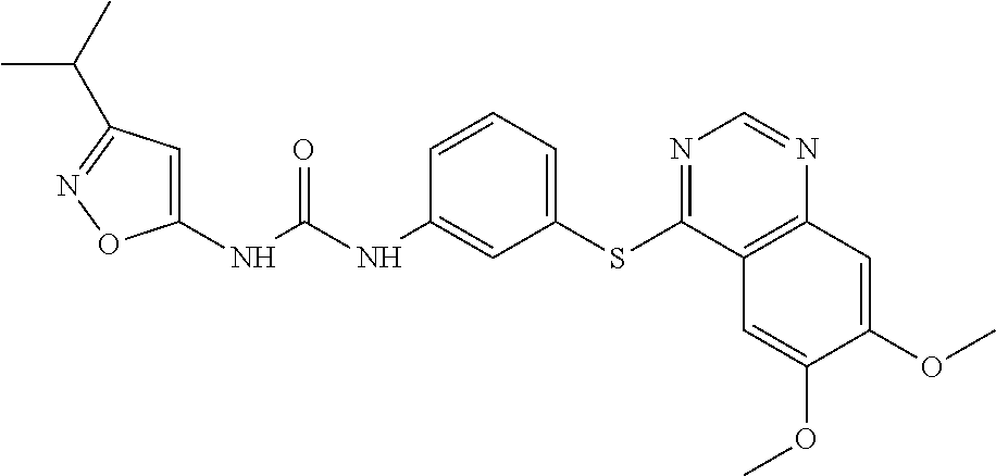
N(C(NC1=CC(SC2=NC=NC3=C2C=C(OC)C(OC)=C3)=CC=C1)=O)C1=CC(C(C)C)=NO1
